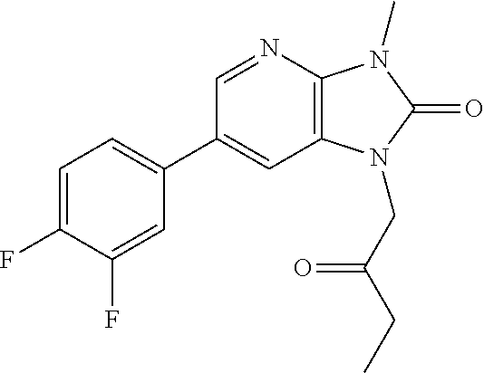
C1(C2=CC=C(F)C(F)=C2)=CC2=C(N=C1)N(C)C(=O)N2CC(CC)=O
